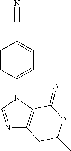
C1(N2C=NC3=C2C(=O)OC(C)C3)=CC=C(C#N)C=C1
